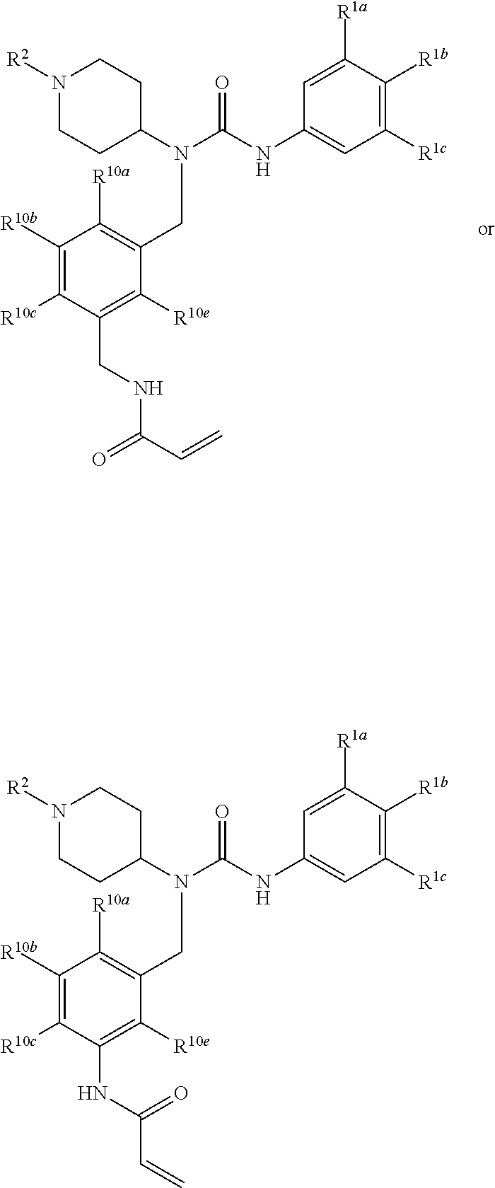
N1([R2])CCC(N(C(=O)NC2=CC([R1c])=C([R1b])C([R1a])=C2)CC2=C([R10a])C([R10b])=C([R10c])C(CNC(C=C)=O)=C2[R10e])CC1.N1([R2])CCC(N(C(=O)NC2=CC([R1c])=C([R1b])C([R1a])=C2)CC2=C([R10a])C([R10b])=C([R10c])C(NC(C=C)=O)=C2[R10e])CC1
